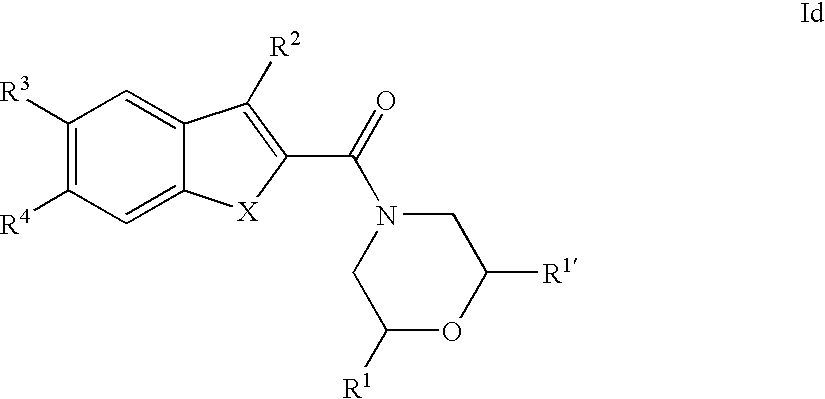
C1([R3])=C([R4])C=C2C(=C1)C([R2])=C(C(=O)N1CC([R1])OC([R1])C1)[X]2
